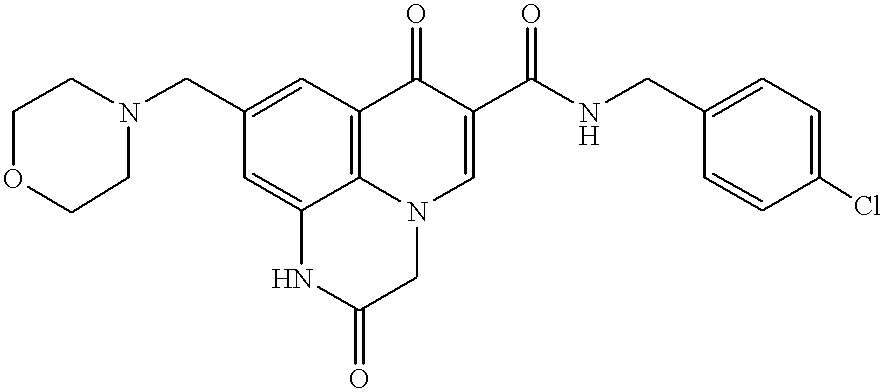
C12=CC(CN3CCOCC3)=CC3=C1N(C=C(C(NCC1=CC=C(Cl)C=C1)=O)C3=O)CC(=O)N2
